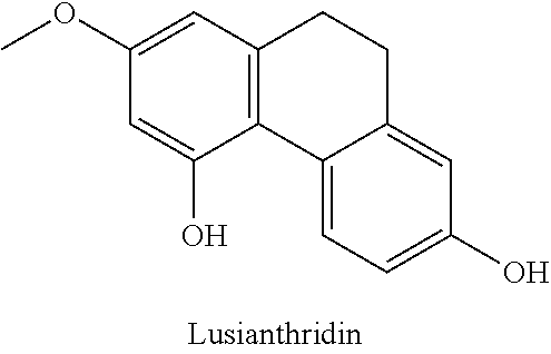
C12=C(C=C(OC)C=C1O)CCC1=CC(O)=CC=C21
